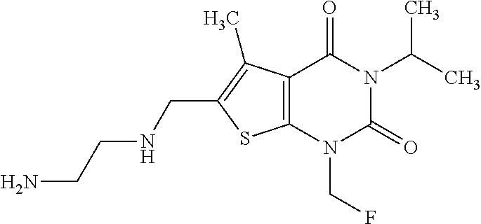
C12=C(N(CF)C(=O)N(C(C)C)C1=O)SC(CNCCN)=C2C
